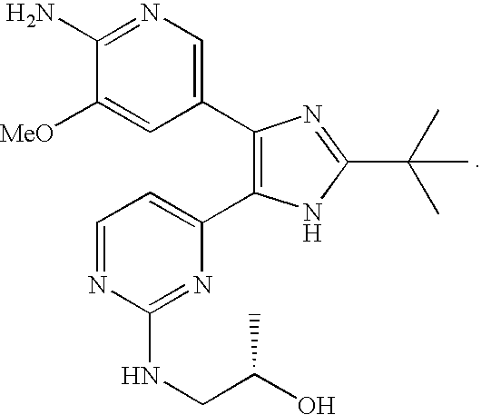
C1(N)=NC=C(C2=C(C3=CC=NC(NCC(O)C)=N3)NC(C(C)(C)C)=N2)C=C1[MeO]
